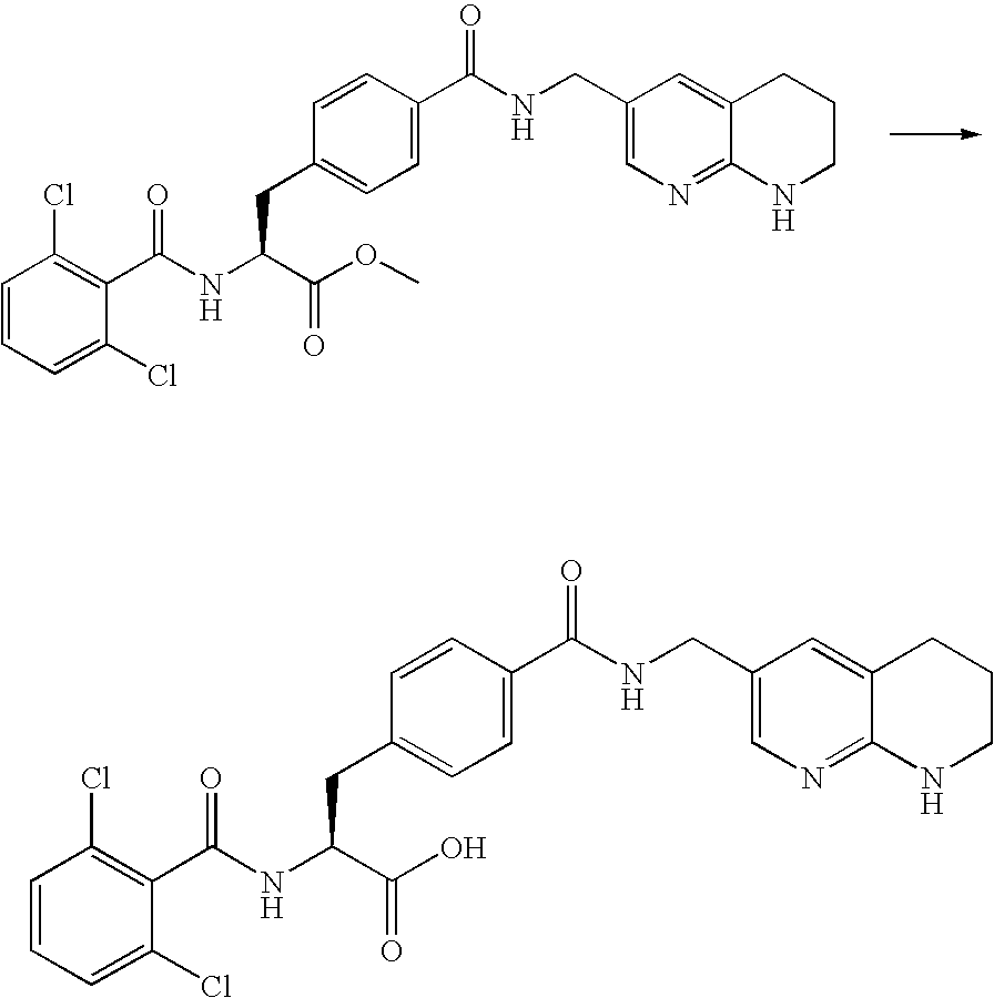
C1=CC=C(Cl)C(C(NC(C(OC)=O)CC2=CC=C(C(NCC3=CN=C4C(=C3)CCCN4)=O)C=C2)=O)=C1Cl.C1=CC=C(Cl)C(C(NC(C(O)=O)CC2=CC=C(C(NCC3=CN=C4C(=C3)CCCN4)=O)C=C2)=O)=C1Cl
